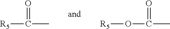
[R5]C(C)=O.O(C(C)=O)[R5]
